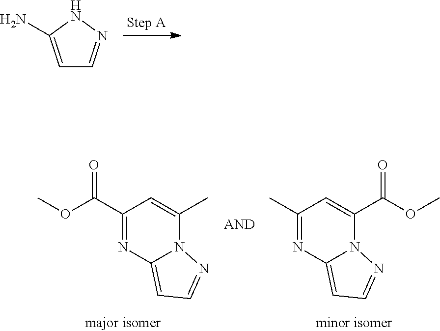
C1=C(N)NN=C1.C1(C(OC)=O)=NC2=CC=NN2C(C)=C1.C1(C)=NC2=CC=NN2C(C(OC)=O)=C1
